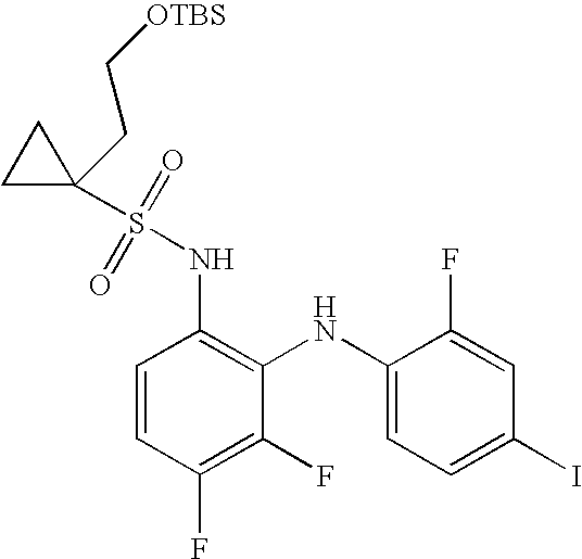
C1=CC(F)=C(F)C(NC2=CC=C(I)C=C2F)=C1NS(C1(CC[OTBS])CC1)(=O)=O
